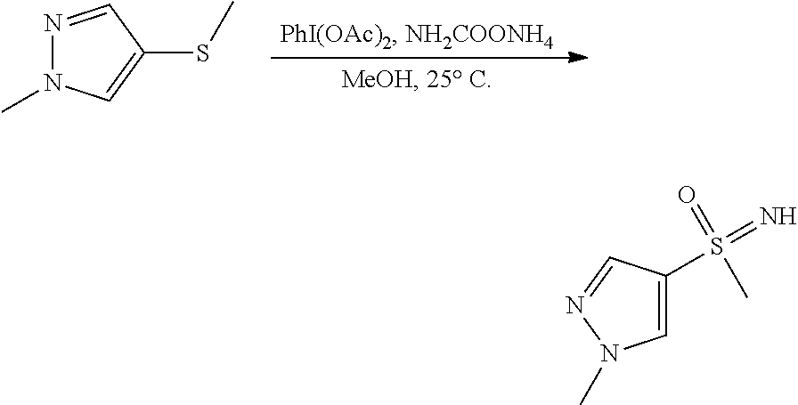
N1=CC(SC)=CN1C.C1(S(=N)(=O)C)=CN(C)N=C1
